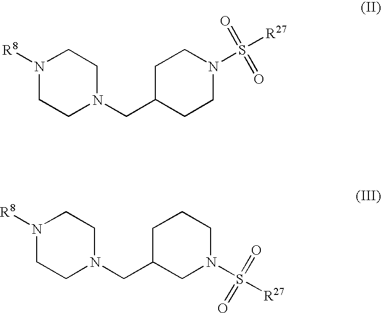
N1([R8])CCN(CC2CCN(S(=O)(=O)[R27])CC2)CC1.N1([R8])CCN(CC2CN(S(=O)(=O)[R27])CCC2)CC1
